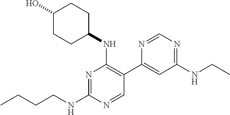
N1=C(NCCCC)N=CC(C2=CC(NCC)=NC=N2)=C1NC1CCC(O)CC1
